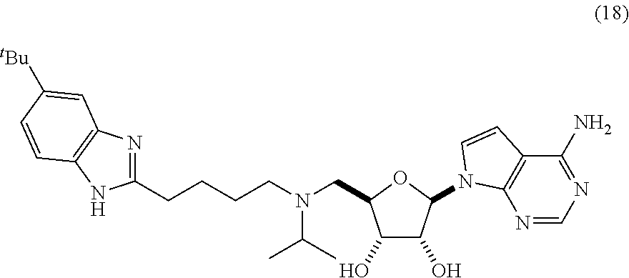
C1(O)C(O)C(N2C3=C(C(N)=NC=N3)C=C2)OC1CN(CCCCC1=NC2=C(N1)C=CC([tBu])=C2)C(C)C
